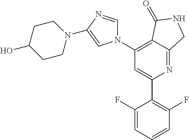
C1(C2=C(F)C=CC=C2F)=CC(N2C=NC(N3CCC(O)CC3)=C2)=C2C(=N1)CNC2=O
